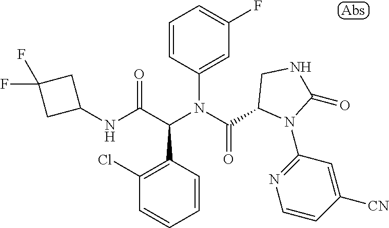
C1(NC(C(N(C(=O)C2N(C3=NC=CC([CN])=C3)C(=O)NC2)C2=CC(F)=CC=C2)C2=C(Cl)C=CC=C2)=O)CC(F)(F)C1
